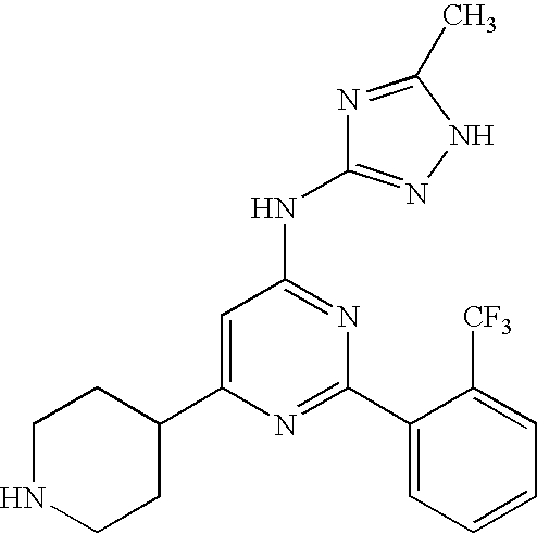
C1=C(C2CCNCC2)N=C(C2=CC=CC=C2[CF3])N=C1NC1=NNC(C)=N1
